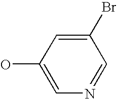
OC1=CN=CC(Br)=C1
